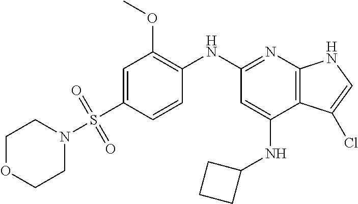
C1OCCN(S(C2=CC(OC)=C(NC3=NC4=C(C(NC5CCC5)=C3)C(Cl)=CN4)C=C2)(=O)=O)C1
